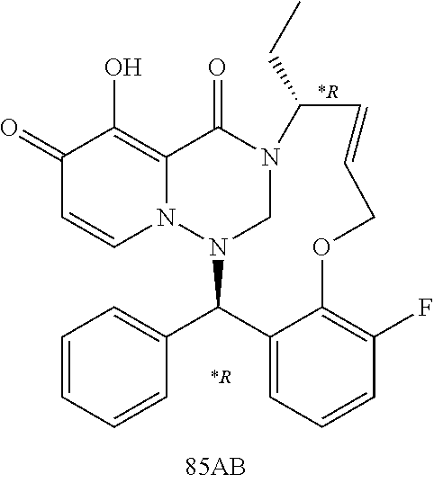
C1(=O)C=CN2C(=C1O)C(=O)N1CN2C(C2=CC=CC=C2)C2=CC=CC(F)=C2OCC=CC1CC.[*R].[*R]
